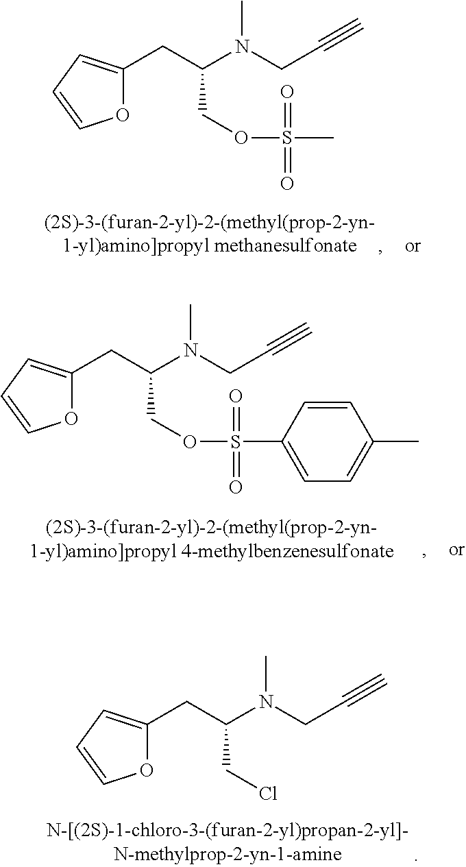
O1C(CC(N(CC#C)C)COS(=O)(C)=O)=CC=C1.O1C(CC(N(CC#C)C)COS(=O)(C2=CC=C(C)C=C2)=O)=CC=C1.C1(CC(N(CC#C)C)CCl)=CC=CO1
